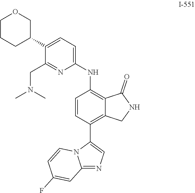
C12=NC=C(C3=C4C(=C(NC5=CC=C(C6COCCC6)C(CN(C)C)=N5)C=C3)C(=O)NC4)N1C=CC(F)=C2
